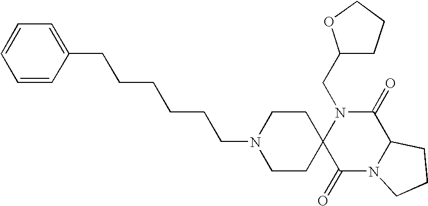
C(N1C2(C(=O)N3C(C1=O)CCC3)CCN(CCCCCCC1=CC=CC=C1)CC2)C1CCCO1
